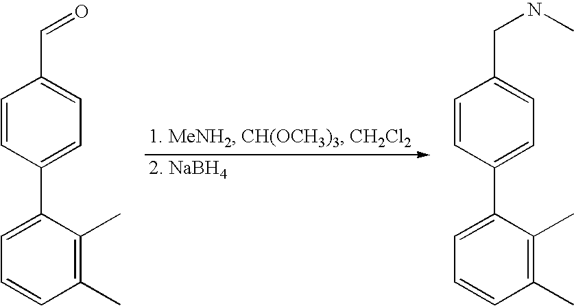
C1=CC(C2=CC=CC(C)=C2C)=CC=C1C=O.C1=CC(C2=CC=CC(C)=C2C)=CC=C1CNC
